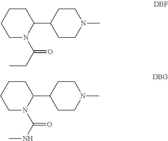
C1CCCN(C(CC)=O)C1C1CCN(C)CC1.C1CCCN(C(NC)=O)C1C1CCN(C)CC1
